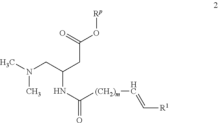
CN(CC(CC(O[Rp])=O)NC(=O)[(CH2)m]C=C[R1])C
